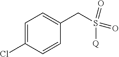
C(S(=O)(=O)[Q])C1=CC=C(Cl)C=C1
